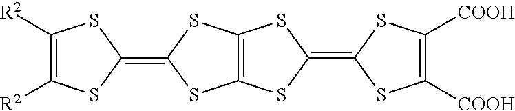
C1([R2])=C([R2])SC(=C2SC3=C(S2)SC(=C2SC([COOH])=C([COOH])S2)S3)S1
